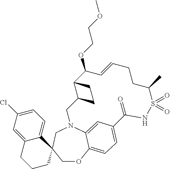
C12C(OCCOC)C=CCCC(C)S(=O)(=O)NC(=O)C3=CC=C4OCC5(CN(CC1CC2)C4=C3)C1=CC=C(Cl)C=C1CCC5
